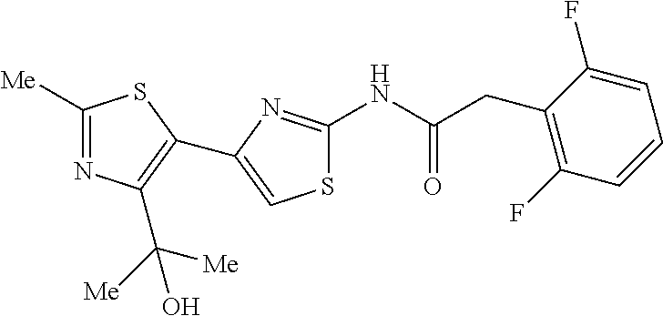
S1C(NC(CC2=C(F)C=CC=C2F)=O)=NC(C2=C(C([Me])([Me])O)N=C([Me])S2)=C1
